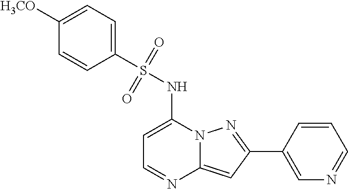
C1=C(C2=NN3C(=C2)N=CC=C3NS(C2=CC=C([H3CO])C=C2)(=O)=O)C=CC=N1
